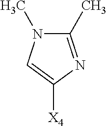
C1(C)=NC([X4])=CN1C
